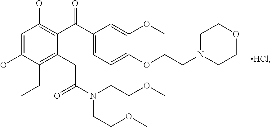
C1=C(O)C(CC)=C(CC(N(CCOC)CCOC)=O)C(C(C2=CC=C(OCCN3CCOCC3)C(OC)=C2)=O)=C1O
